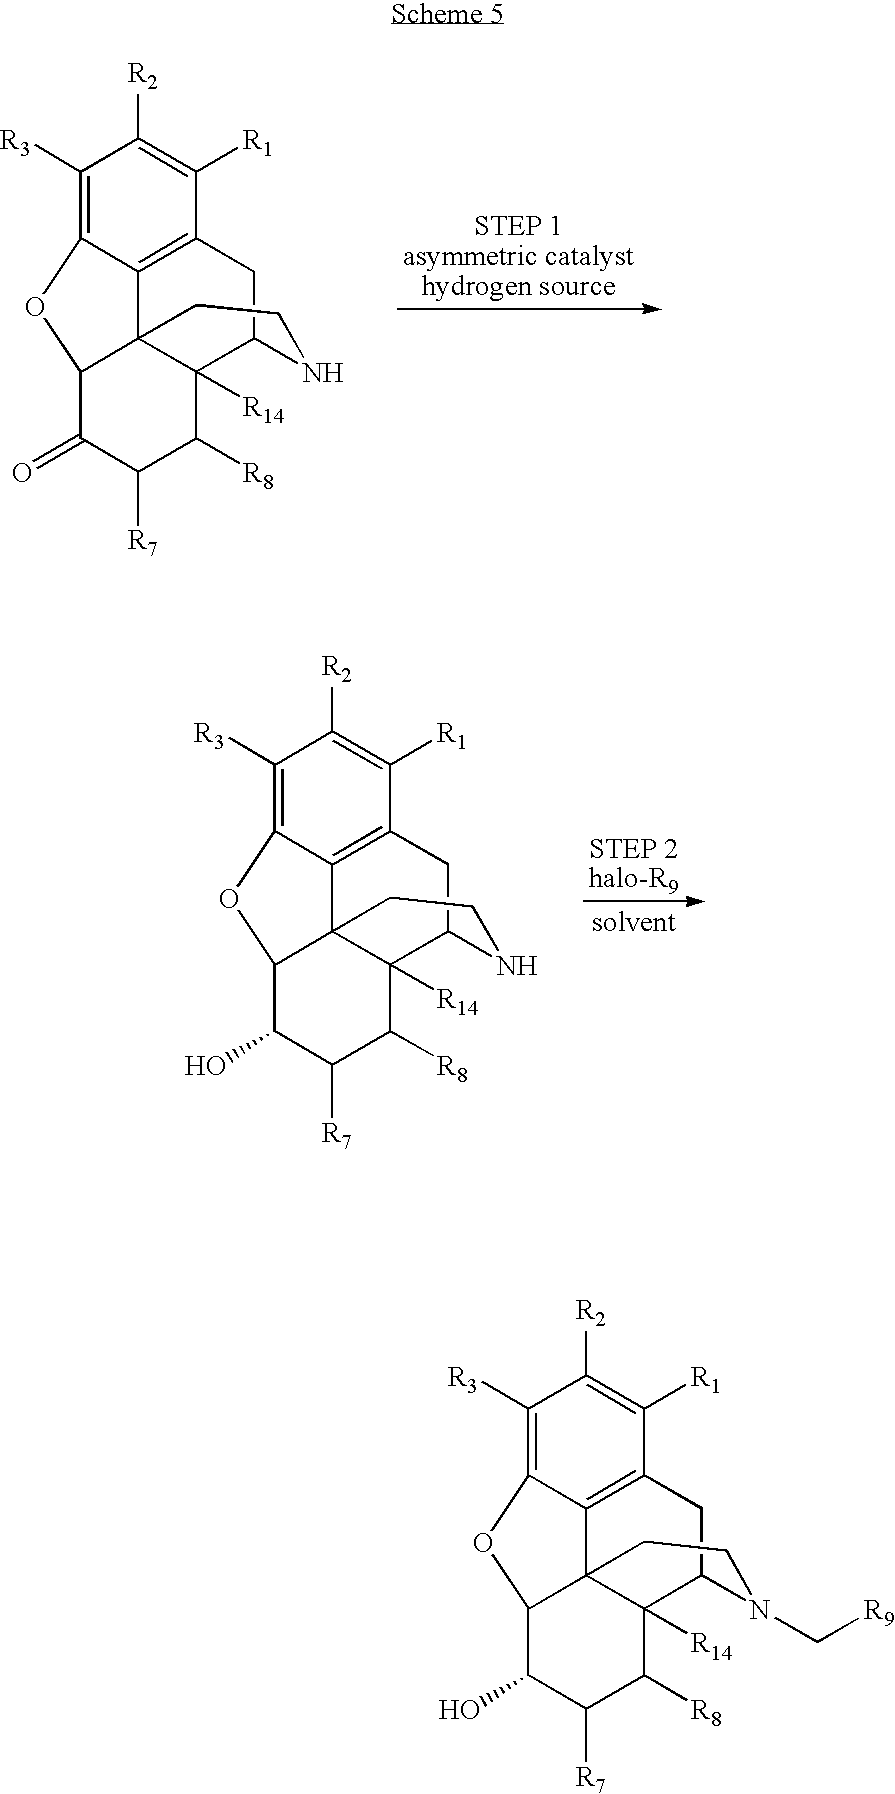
C1([R3])=C2C3=C(C([R1])=C1[R2])CC1C4([R14])C3(C(C(=O)C([R7])C4[R8])O2)CCN1.[solvent].C1([R3])=C2C3=C(C([R1])=C1[R2])CC1C4([R14])C3(C(C(O)C([R7])C4[R8])O2)CCN1.C1([R3])=C2C3=C(C([R1])=C1[R2])CC1C4([R14])C3(C(C(O)C([R7])C4[R8])O2)CCN1C[R9]
